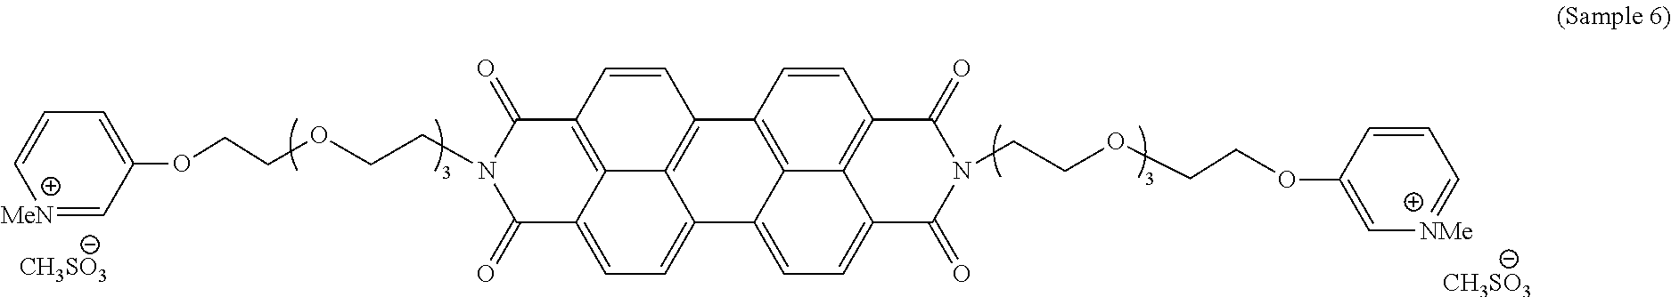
C1(=O)C2=CC=C3C4=C(C=CC(=C24)C(=O)N1CCOCCOC1=CC=C[MeN]=C1)C1=C2C3=CC=C3C2=C(C=C1)C(=O)N(CCOCCOC1=C[NMe]=CC=C1)C3=O.[CH3SO3].[CH3SO3]
